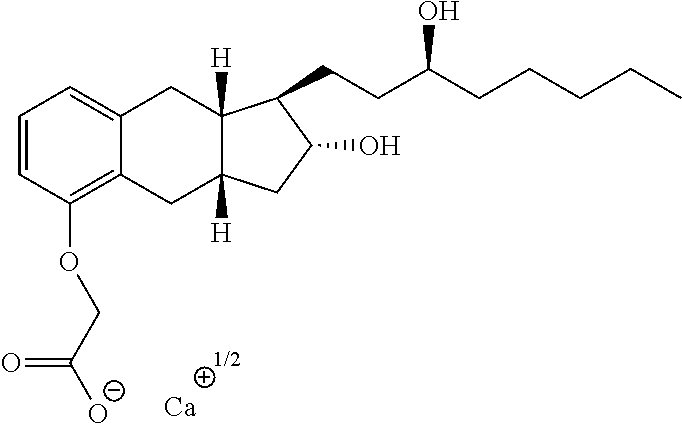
C1=CC(OCC([O-])=O)=C2C(=C1)CC1([H])C([H])(C2)CC(O)C1CCC(CCCCC)O.[Ca]
